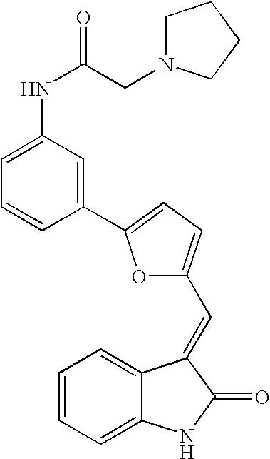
C1=CC=C2C(=C1)C(=CC1=CC=C(C3=CC(NC(=O)CN4CCCC4)=CC=C3)O1)C(=O)N2
